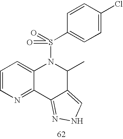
S(=O)(C1=CC=C(Cl)C=C1)(N1C2=CC=CN=C2C2=NNC=C2C1C)=O
